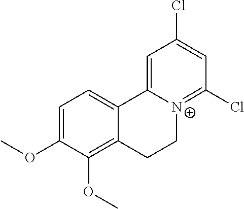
C1=C(OC)C(OC)=C2C(=C1)C1=CC(Cl)=CC(Cl)=[N+]1CC2
